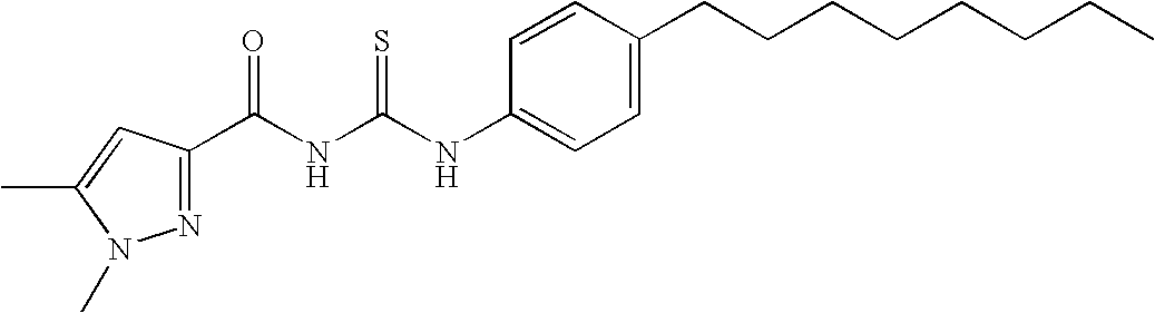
N1=C(C(NC(NC2=CC=C(CCCCCCCC)C=C2)=S)=O)C=C(C)N1C
